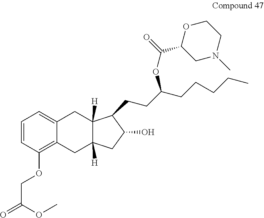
C1=CC(OCC(=O)OC)=C2C(=C1)CC1([H])C([H])(C2)CC(O)C1CCC(CCCCC)OC(=O)C1CN(C)CCO1
